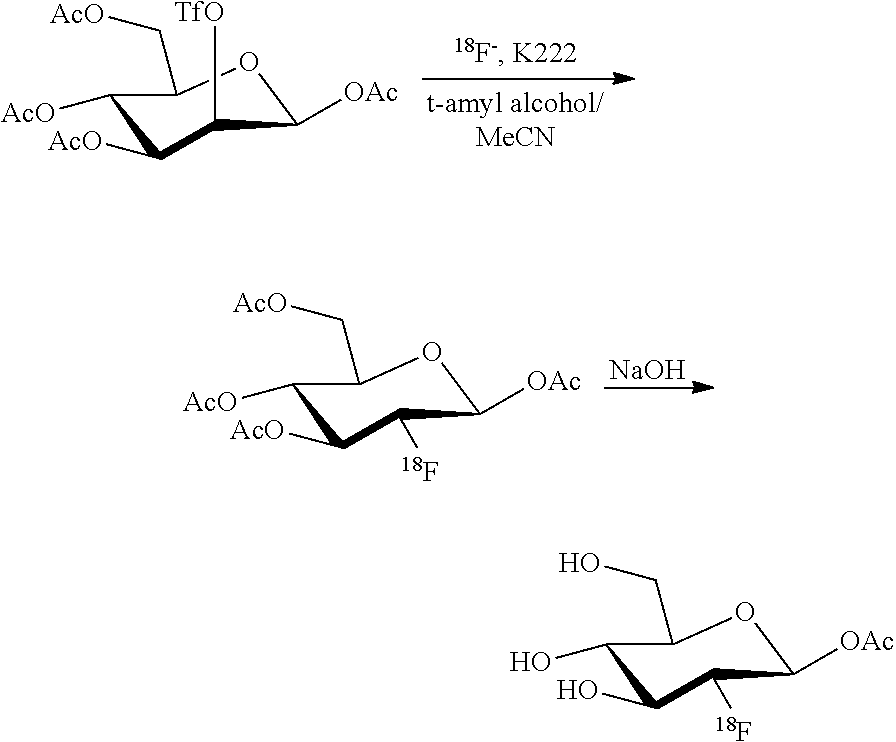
C1([AcO])C([AcO])C([TfO])C([OAc])OC1C[AcO].[NaOH].C1([AcO])C([AcO])C([18F])C([OAc])OC1C[AcO].C1(O)C(O)C([18F])C([OAc])OC1CO
